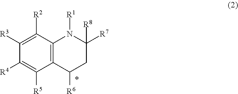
C1([R3])=C([R2])C2=C(C([R5])=C1[R4])C([R6])CC([R8])([R7])N2[R1]
